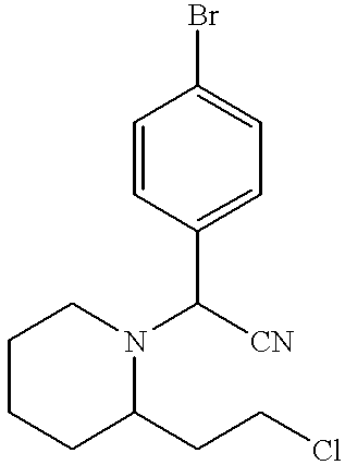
C1CCC(CCCl)N(C([CN])C2=CC=C(Br)C=C2)C1
